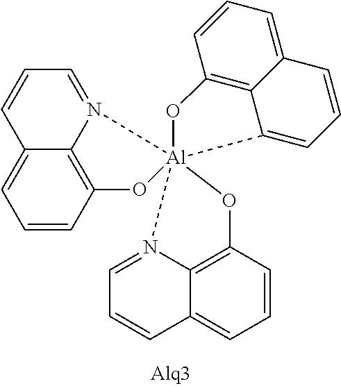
C1=CC2=C3C(=C1)C=CC=N3[Al]13(O2)(N2=CC=CC4=CC=CC(=C42)O1)C1=CC=CC2=CC=CC(=C21)O3
